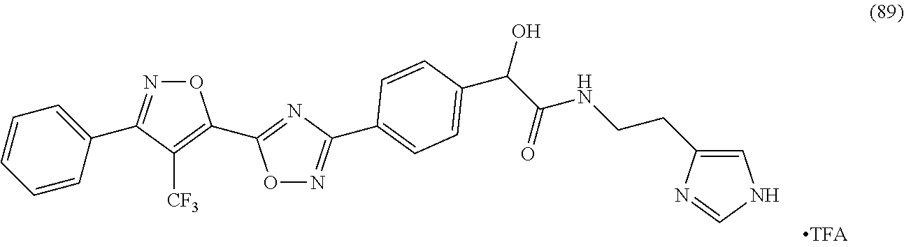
C1=CC=CC(C2=NOC(C3=NC(C4=CC=C(C(C(NCCC5=CNC=N5)=O)O)C=C4)=NO3)=C2[CF3])=C1
